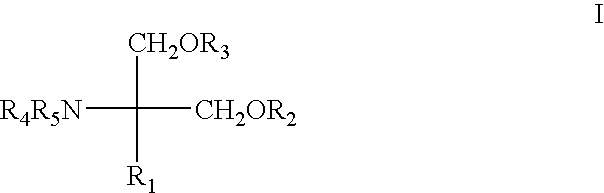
C([R4R5N])([CH2OR3])([R1])[CH2OR2]
